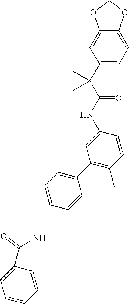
C12=CC(C3(C(NC4=CC(C5=CC=C(CNC(C6=CC=CC=C6)=O)C=C5)=C(C)C=C4)=O)CC3)=CC=C1OCO2
